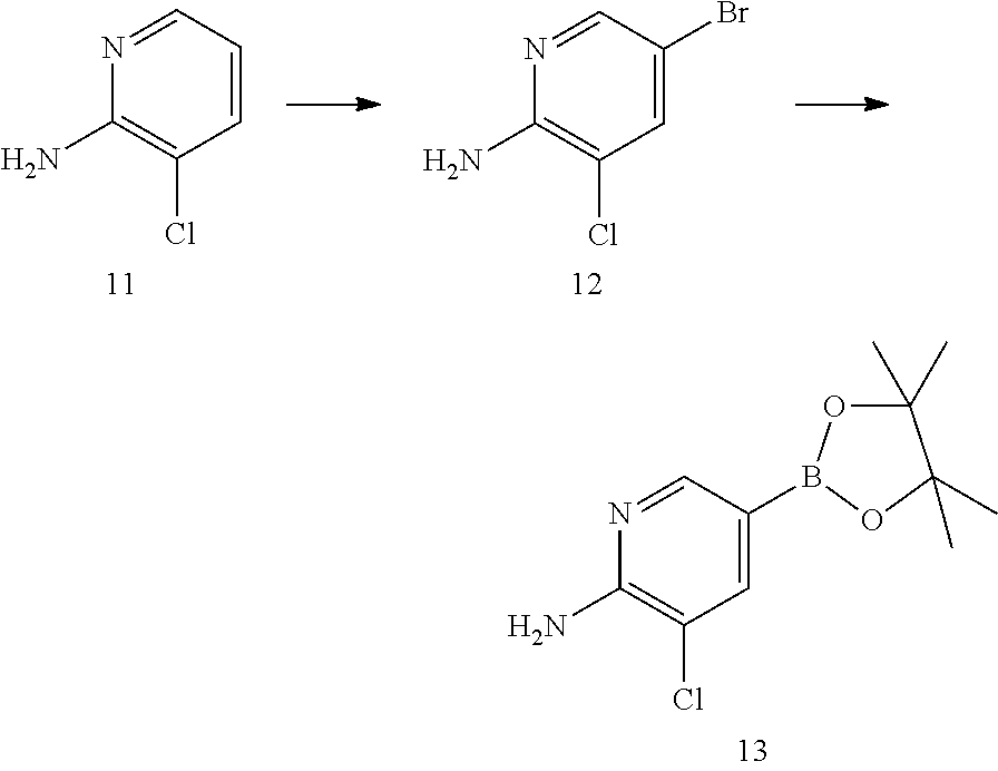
C1=C(B2OC(C)(C)C(C)(C)O2)C=NC(N)=C1Cl.C1=CC=NC(N)=C1Cl.C1=C(Br)C=NC(N)=C1Cl
